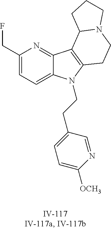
C1(CF)=CC=C2C(=N1)C1=C(N2CCC2=CC=C([OCH3])N=C2)CCN2C1CCC2
